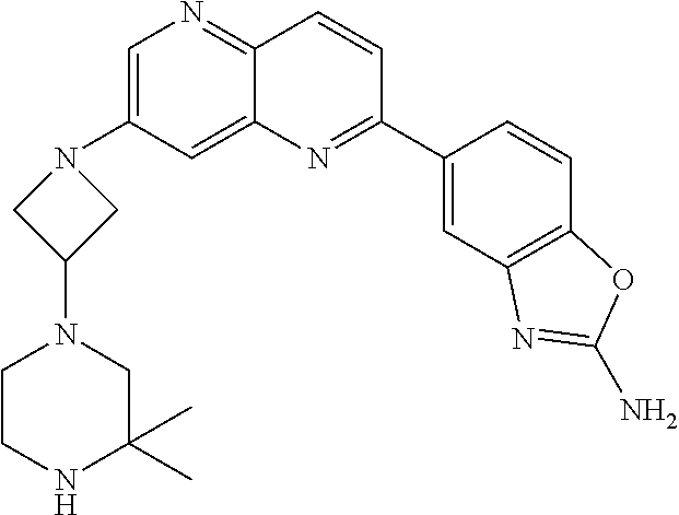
C1=C(N2CC(N3CCNC(C)(C)C3)C2)C=C2C(=N1)C=CC(C1=CC3=C(C=C1)OC(N)=N3)=N2
